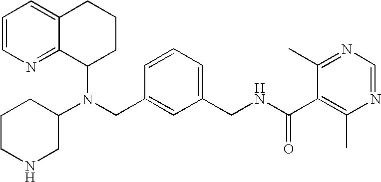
N(CC1=CC(CNC(C2=C(C)N=CN=C2C)=O)=CC=C1)(C1CCCC2=CC=CN=C12)C1CCCNC1
